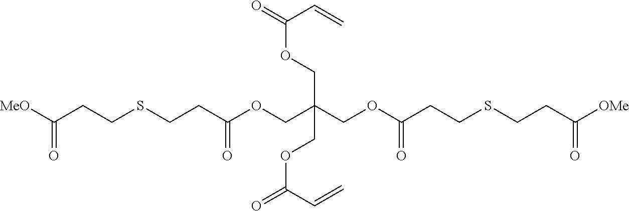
C(C(COC(CCSCCC(=O)[OMe])=O)(COC(=O)C=C)COC(=O)C=C)OC(CCSCCC([MeO])=O)=O
